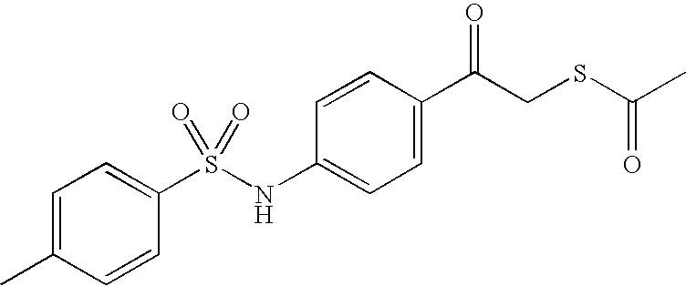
C1=C(C)C=CC(S(NC2=CC=C(C(CSC(=O)C)=O)C=C2)(=O)=O)=C1
